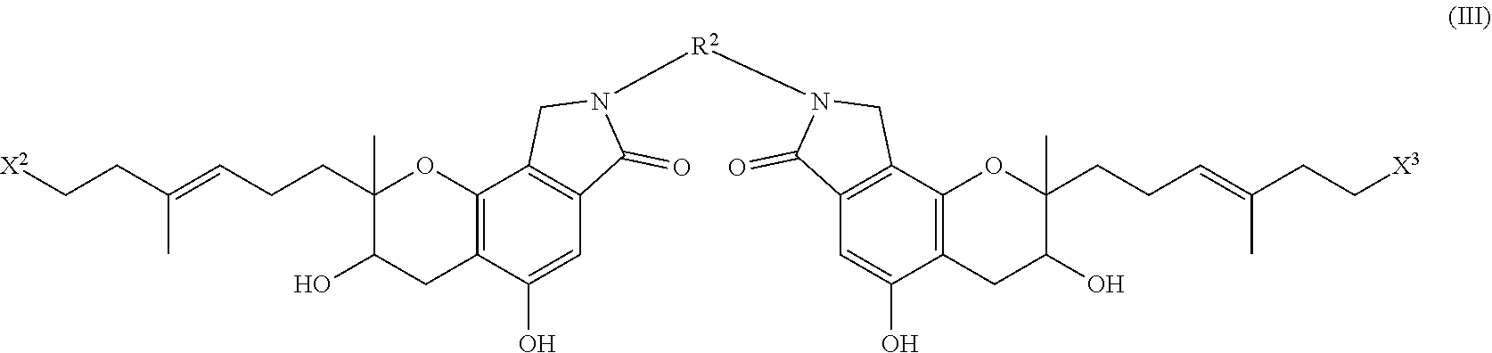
C12=C(C(O)=CC3=C1CN([R2]N1C(=O)C4=C(C5=C(C(O)=C4)CC(O)C(CCC=C(CC[X3])C)(C)O5)C1)C3=O)CC(O)C(CCC=C(CC[X2])C)(C)O2
